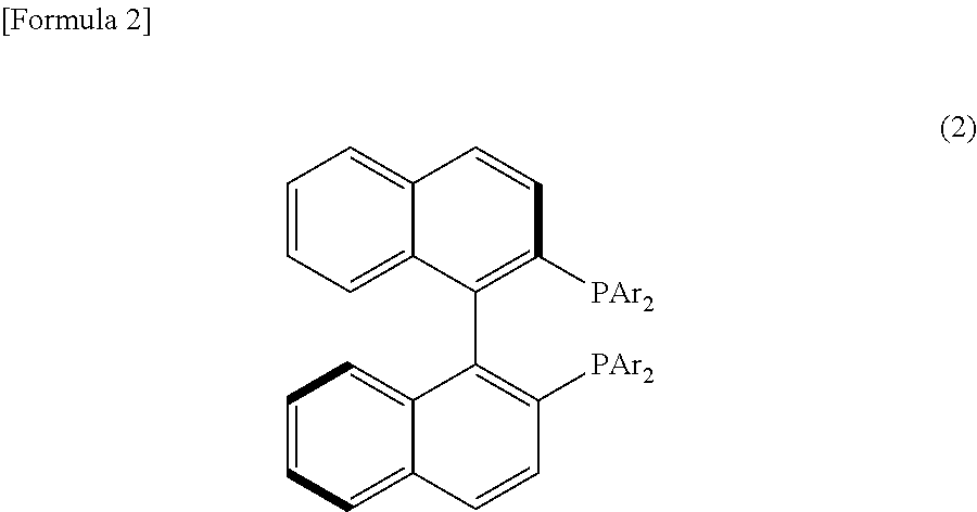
C1=CC=C2C(=C1)C=CC([PAr2])=C2C1=C([PAr2])C=CC2=CC=CC=C21
